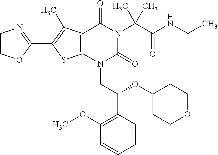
C12=C(C(C)=C(C3=NC=CO3)S1)C(=O)N(C(C(=O)NCC)(C)C)C(=O)N2CC(C1=C(OC)C=CC=C1)OC1CCOCC1
